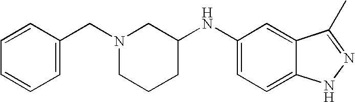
C1=CC(CN2CCCC(NC3=CC=C4C(=C3)C(C)=NN4)C2)=CC=C1
